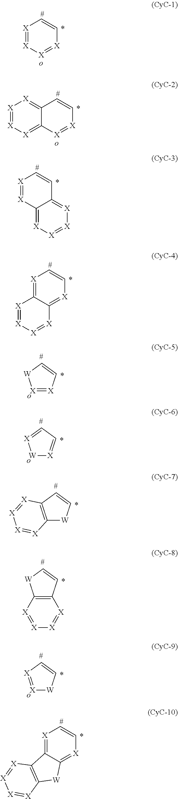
[X]1=[X][X]=[X]C=C1.C12=[X][X]=[X][X]=C1[X]=[X]C=C2.[X]1=[X]C2=[X][X]=[X][X]=C2C=C1.[X]1=C2C(=[X]C=C1)[X]=[X][X]=[X]2.[X]1=[X]C=C[W]1.[W]1[X]=CC=[X]1.C12=C(C=C[W]1)[X]=[X][X]=[X]2.C12=C(C=C[W]1)[X]=[X][X]=[X]2.[X]1=[X]C=C[W]1.[X]1=C2C(=[X]C=C1)[W]C1=C2[X]=[X][X]=[X]1
